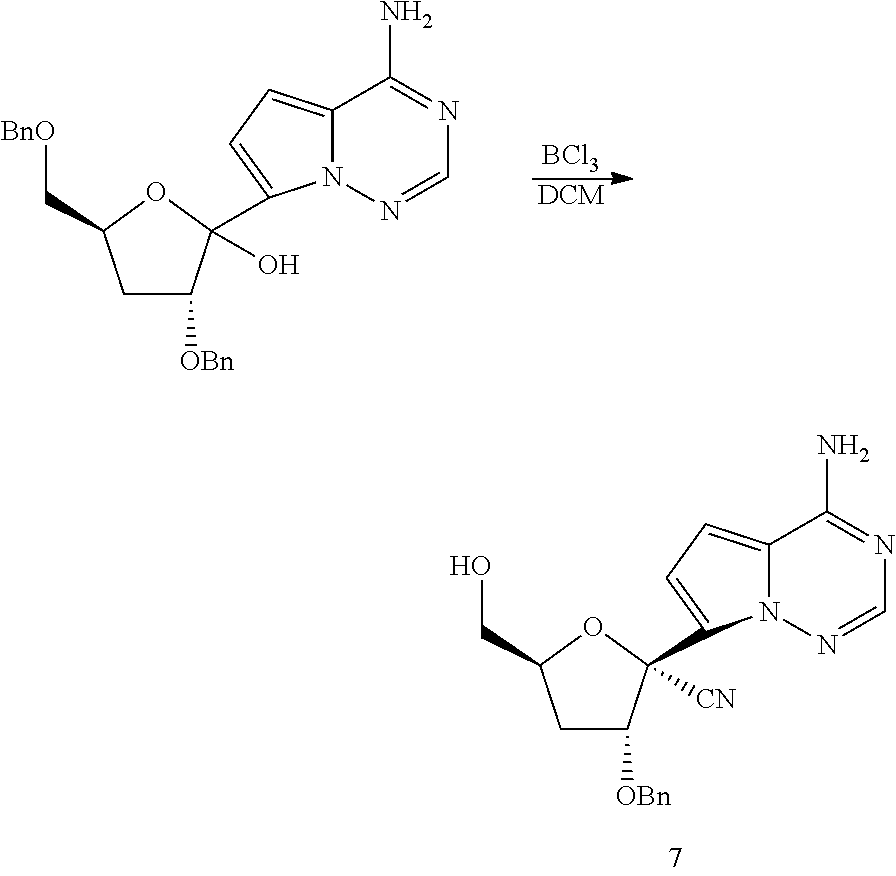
C12=CC=C(C3(O)C([OBn])CC(C[BnO])O3)N1N=CN=C2N.[BCl3].[DCM].C12=CC=C(C3([CN])C([OBn])CC(CO)O3)N1N=CN=C2N
